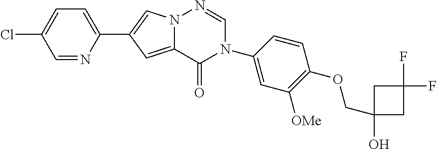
ClC1=CC=C(C2=CN3C(=C2)C(=O)N(C2=CC([OMe])=C(OCC4(O)CC(F)(F)C4)C=C2)C=N3)N=C1
